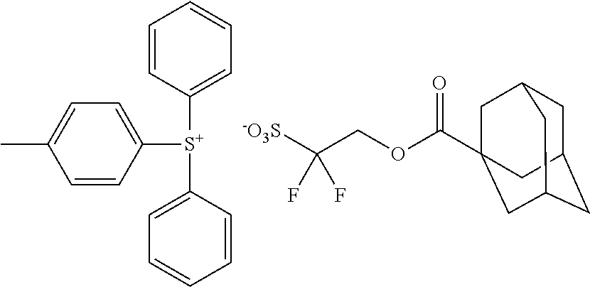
C1=C(C)C=CC([S+](C2=CC=CC=C2)C2=CC=CC=C2)=C1.C1C2CC3CC(C(OCC([-O3S])(F)F)=O)(CC1C3)C2
